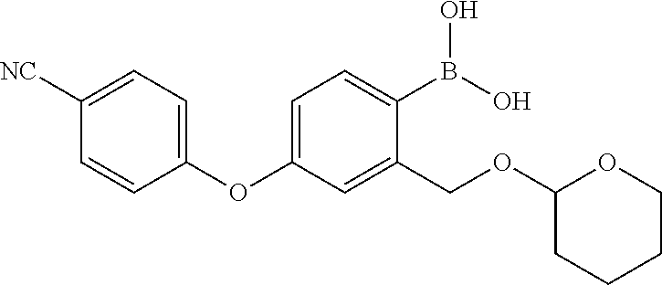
O1CCCCC1OCC1=CC(OC2=CC=C([NC])C=C2)=CC=C1B(O)O
